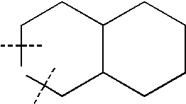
C1(CCC(C)(C)C)CCCCC1CC(C)(C)C
